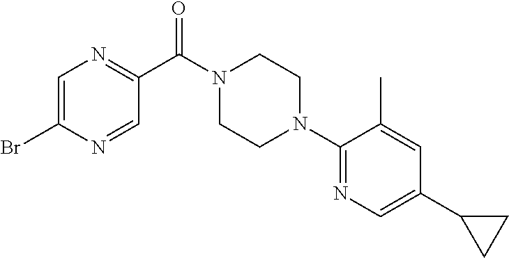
C1=C(Br)N=CC(C(N2CCN(C3=NC=C(C4CC4)C=C3C)CC2)=O)=N1
